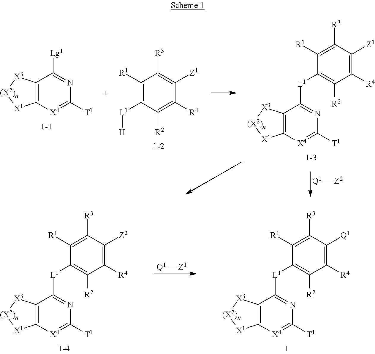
C12=C([X4]=C([T1])N=C1[Lg1])[X1][(X2)n][X3]2.[Q1][Z2].C1([R1])=C([L1][H])C([R2])=C([R4])C([Z1])=C1[R3].C12=C([X4]=C([T1])N=C1[L1]C1=C([R2])C([R4])=C([Z1])C([R3])=C1[R1])[X1][(X2)n][X3]2.[Q1][Z1].C12=C([X4]=C([T1])N=C1[L1]C1=C([R2])C([R4])=C([Z2])C([R3])=C1[R1])[X1][(X2)n][X3]2.C12=C([X4]=C([T1])N=C1[L1]C1=C([R2])C([R4])=C([Q1])C([R3])=C1[R1])[X1][(X2)n][X3]2.I
